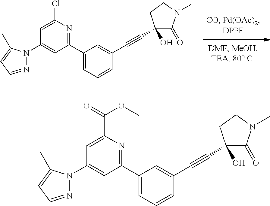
N1=CC=C(C)N1C1=CC(C2=CC=CC(C#CC3(O)C(=O)N(C)CC3)=C2)=NC(Cl)=C1.N1=CC=C(C)N1C1=CC(C2=CC=CC(C#CC3(O)C(=O)N(C)CC3)=C2)=NC(C(=O)OC)=C1
